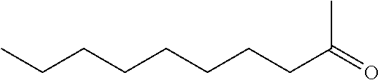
C(CCCCCCC(=O)C)C
